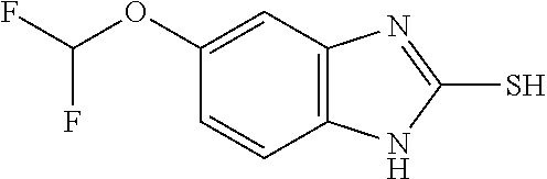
C12=C(C=C(OC(F)F)C=C1)N=C(S)N2
